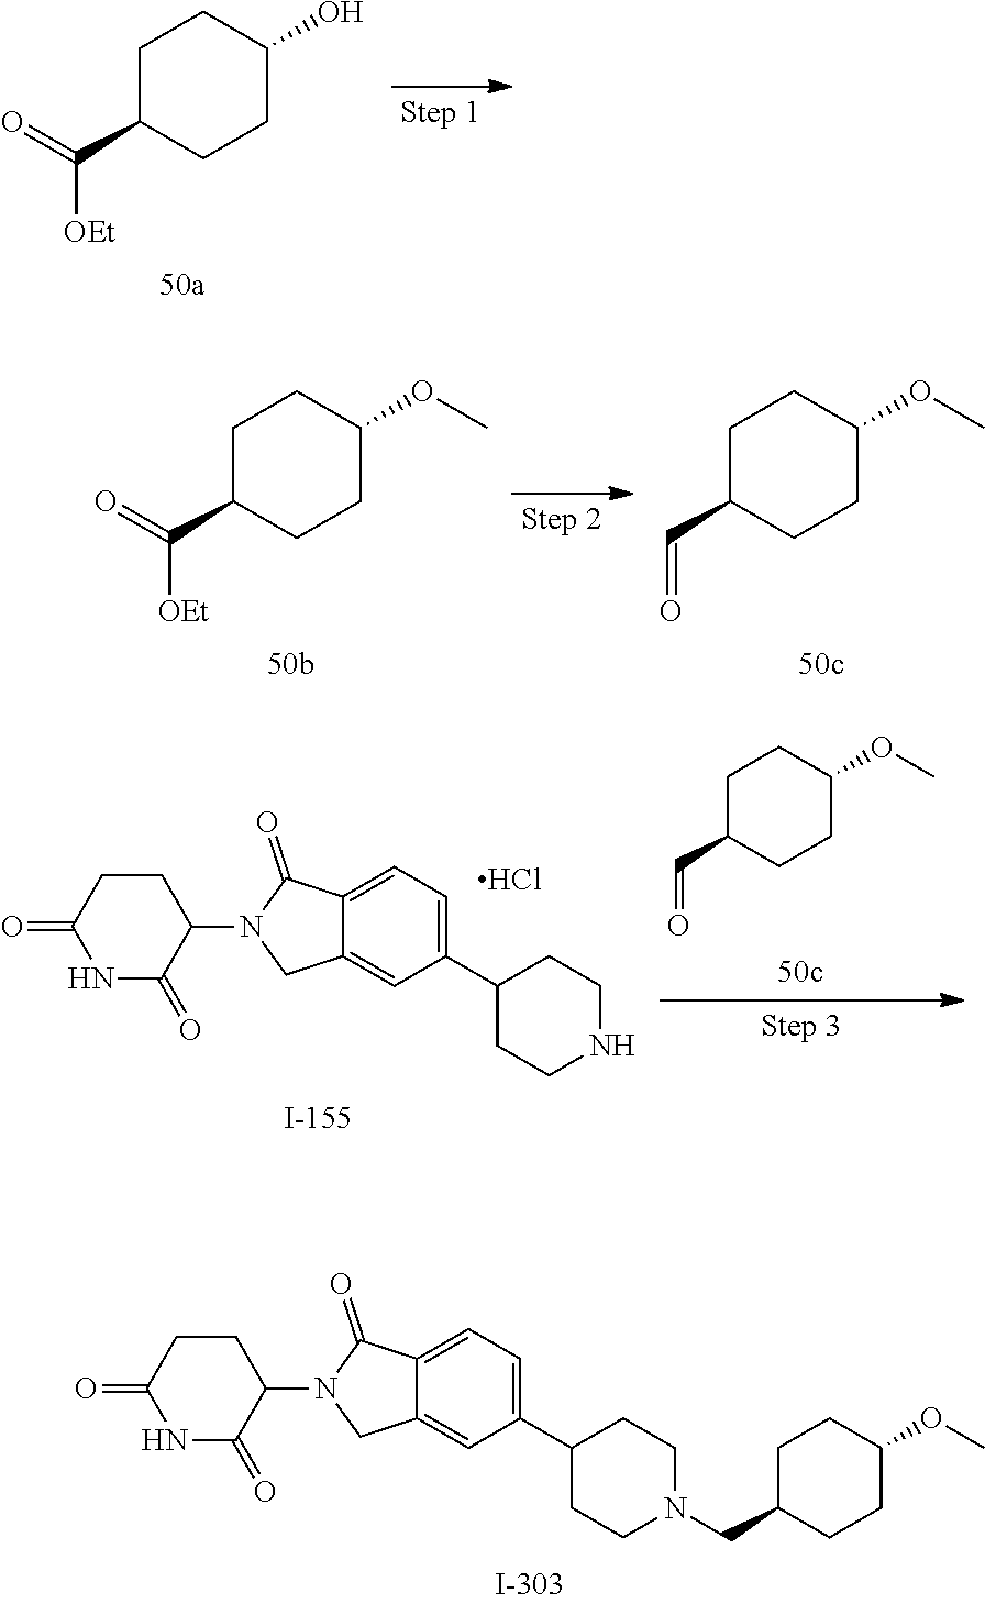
C1CC(=O)NC(=O)C1N1CC2=CC(C3CCN(CC4CCC(OC)CC4)CC3)=CC=C2C1=O.C1C(C(=O)[OEt])CCC(O)C1.C1C(C([OEt])=O)CCC(OC)C1.C1C(C=O)CCC(OC)C1.C1CC(=O)NC(=O)C1N1CC2=CC(C3CCNCC3)=CC=C2C1=O.Cl.C1C(C=O)CCC(OC)C1
